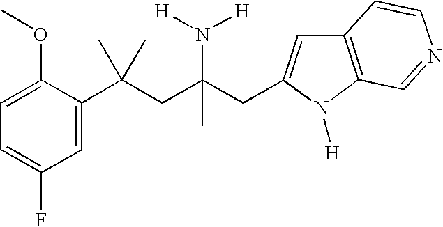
C1=C(C(CC(CC2=CC3=C(N2[H])C=NC=C3)(N([H])[H])C)(C)C)C(OC)=CC=C1F
